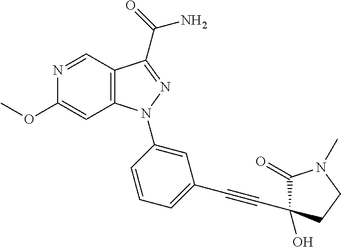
C12=C(C=NC(OC)=C1)C(C(=O)N)=NN2C1=CC(C#CC2(O)C(=O)N(C)CC2)=CC=C1
